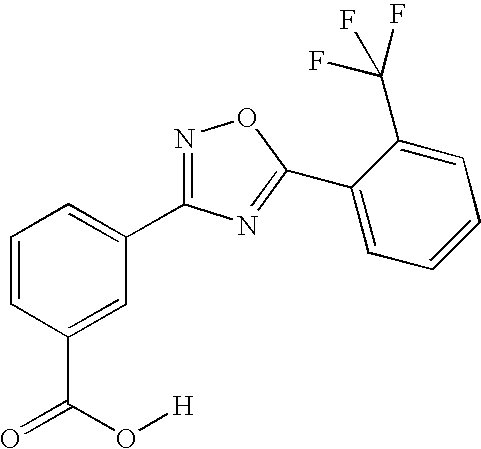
C1=CC(C(=O)O[H])=CC(C2=NOC(C3=CC=CC=C3C(F)(F)F)=N2)=C1
